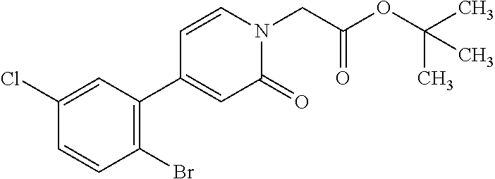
C(N1C=CC(C2=C(Br)C=CC(Cl)=C2)=CC1=O)C(OC(C)(C)C)=O
